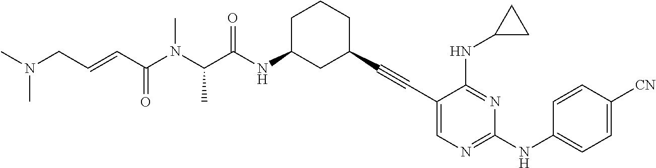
C1(C#CC2CC(NC(C(N(C(C=CCN(C)C)=O)C)C)=O)CCC2)=CN=C(NC2=CC=C([CN])C=C2)N=C1NC1CC1
